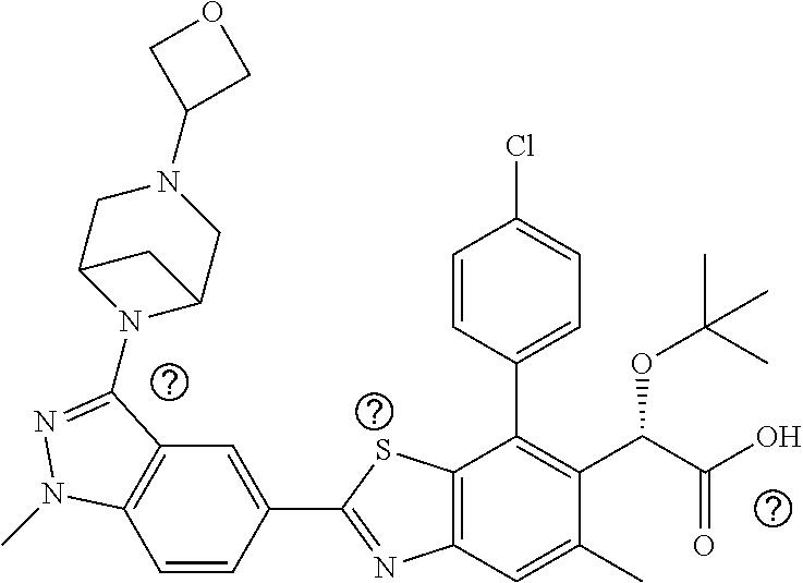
C1=CC(C2=NC3=C(S2)C(C2=CC=C(Cl)C=C2)=C(C(C(O)=O)OC(C)(C)C)C(C)=C3)=CC2=C1N(C)N=C2N1C2CN(C3COC3)CC1C2
